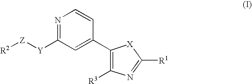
C1([Y][Z][R2])=NC=CC(C2=C([R3])N=C([R1])[X]2)=C1
